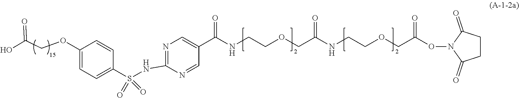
C1(NS(C2=CC=C(OCC(O)=O)C=C2)(=O)=O)=NC=C(C(NCCOCC(NCCOCC(ON2C(=O)CCC2=O)=O)=O)=O)C=N1
